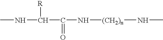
CNC(C(N[(CH2)n]NC)=O)[R]
